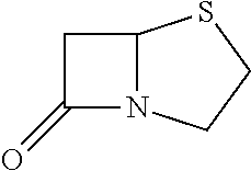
C1(=O)N2C(C1)SCC2
